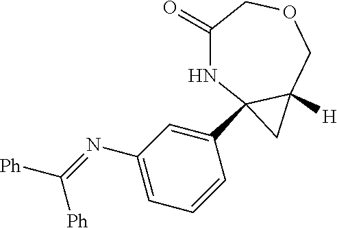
C1(=O)NC2(C3=CC(N=C([Ph])[Ph])=CC=C3)C([H])(COC1)C2
